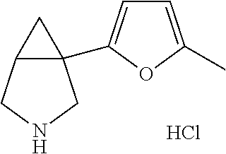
Cl.C12(C3=CC=C(C)O3)C(CNC1)C2
